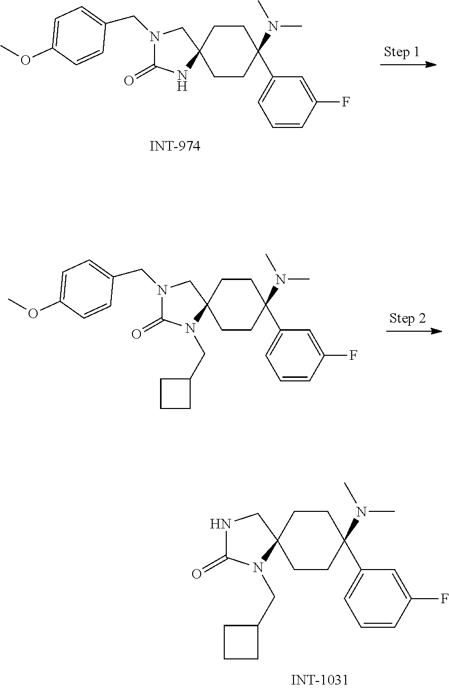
C1CC(N(C)C)(C2=CC=CC(F)=C2)CCC12CN(CC1=CC=C(OC)C=C1)C(=O)N2.C1CC(N(C)C)(C2=CC=CC(F)=C2)CCC12CN(CC1=CC=C(OC)C=C1)C(=O)N2CC1CCC1.C1CC(N(C)C)(C2=CC=CC(F)=C2)CCC12CNC(=O)N2CC1CCC1
